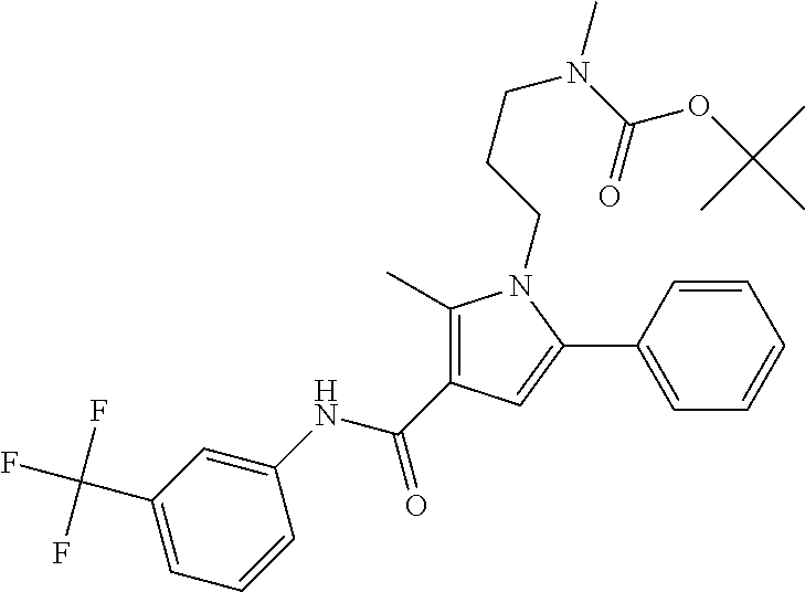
C1(C)=C(C(NC2=CC(C(F)(F)F)=CC=C2)=O)C=C(C2=CC=CC=C2)N1CCCN(C(OC(C)(C)C)=O)C
